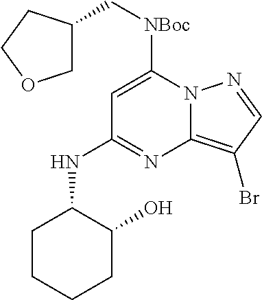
C1=C([NBoc]CC2COCC2)N2C(=C(Br)C=N2)N=C1NC1CCCCC1O
